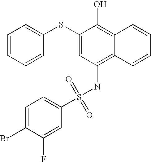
C1=CC=CC(SC2=CC(NS(=O)(=O)C3=CC=C(Br)C(F)=C3)=C3C(=C2O)C=CC=C3)=C1
